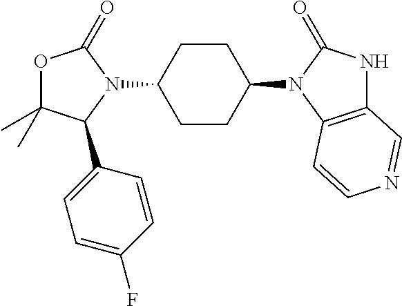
O1C(C)(C)C(C2=CC=C(F)C=C2)N(C2CCC(N3C(=O)NC4=C3C=CN=C4)CC2)C1=O
